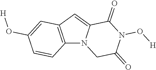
C12=C(C=C3N1CC(=O)N(O[H])C3=O)C=C(O[H])C=C2
